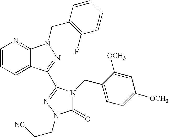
C1=CC=C2C(=N1)N(CC1=C(F)C=CC=C1)N=C2C1=NN(CC[NC])C(=O)N1CC1=CC=C([OCH3])C=C1[OCH3]
